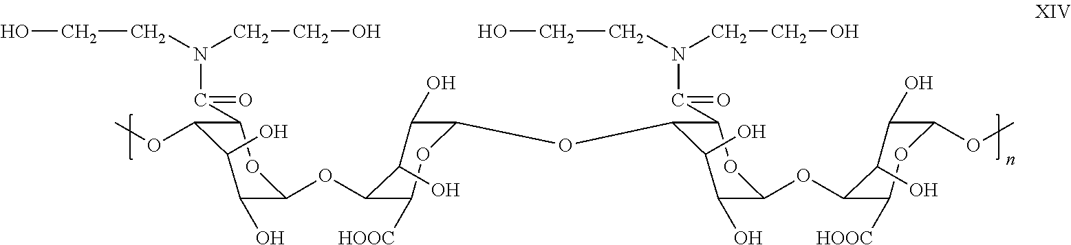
C1(O)C(OC2C([HOOC])OC(OC3C(O)C(O)C(OC4C([HOOC])OC(OC)C(O)C4O)OC3C(N(CCO)CCO)=O)C(O)C2O)OC(C(N(CCO)CCO)=O)C(OC)C1O
